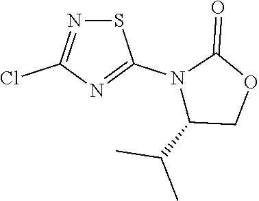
S1N=C(Cl)N=C1N1C(C(C)C)COC1=O
